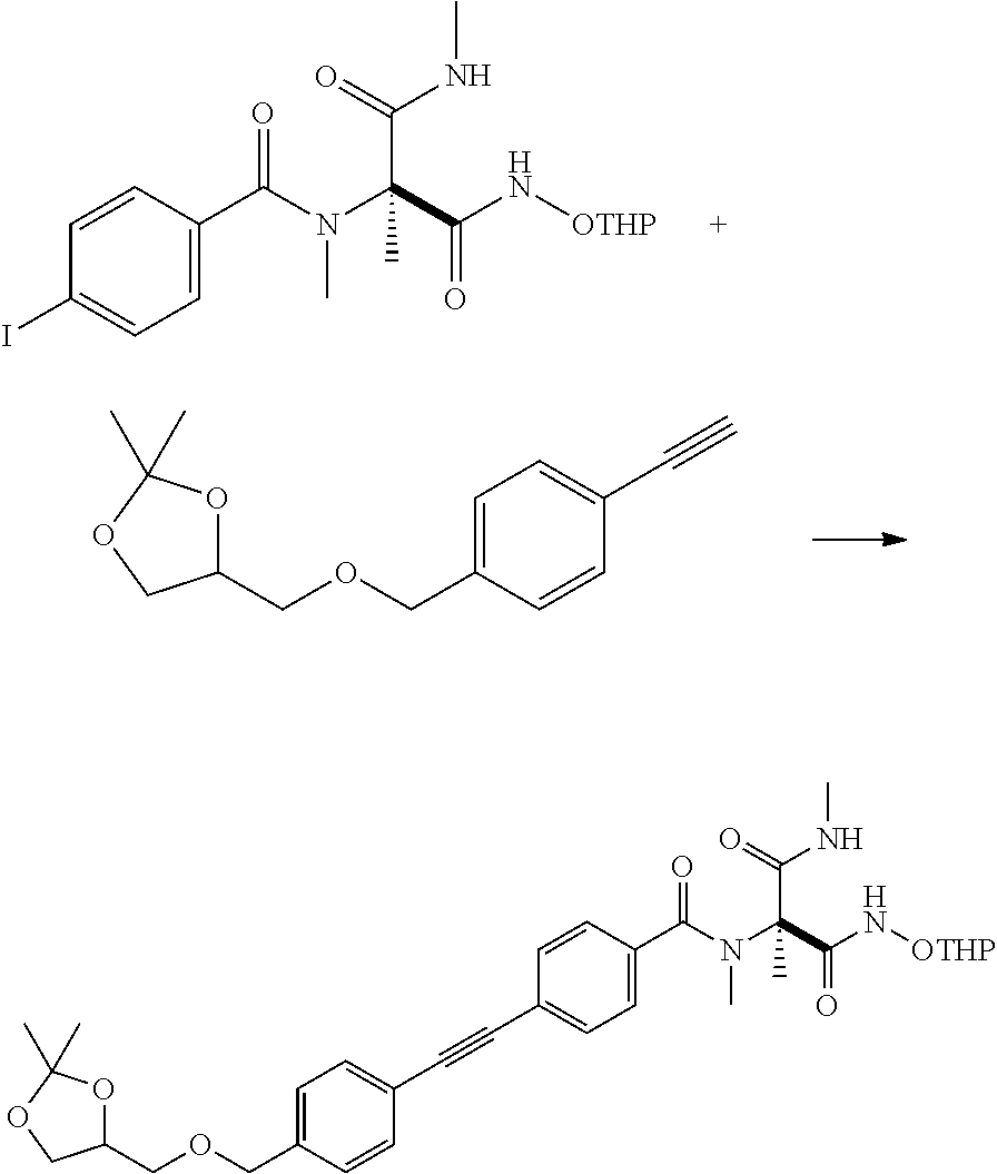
C1=CC(C(N(C(C(N[OTHP])=O)(C(NC)=O)C)C)=O)=CC=C1I.C1=C(COCC2OC(C)(C)OC2)C=CC(C#C)=C1.C1=C(COCC2OC(C)(C)OC2)C=CC(C#CC2=CC=C(C(N(C(C(N[OTHP])=O)(C(NC)=O)C)C)=O)C=C2)=C1
